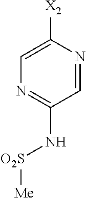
C1=NC([X2])=CN=C1N[O2S][Me]
